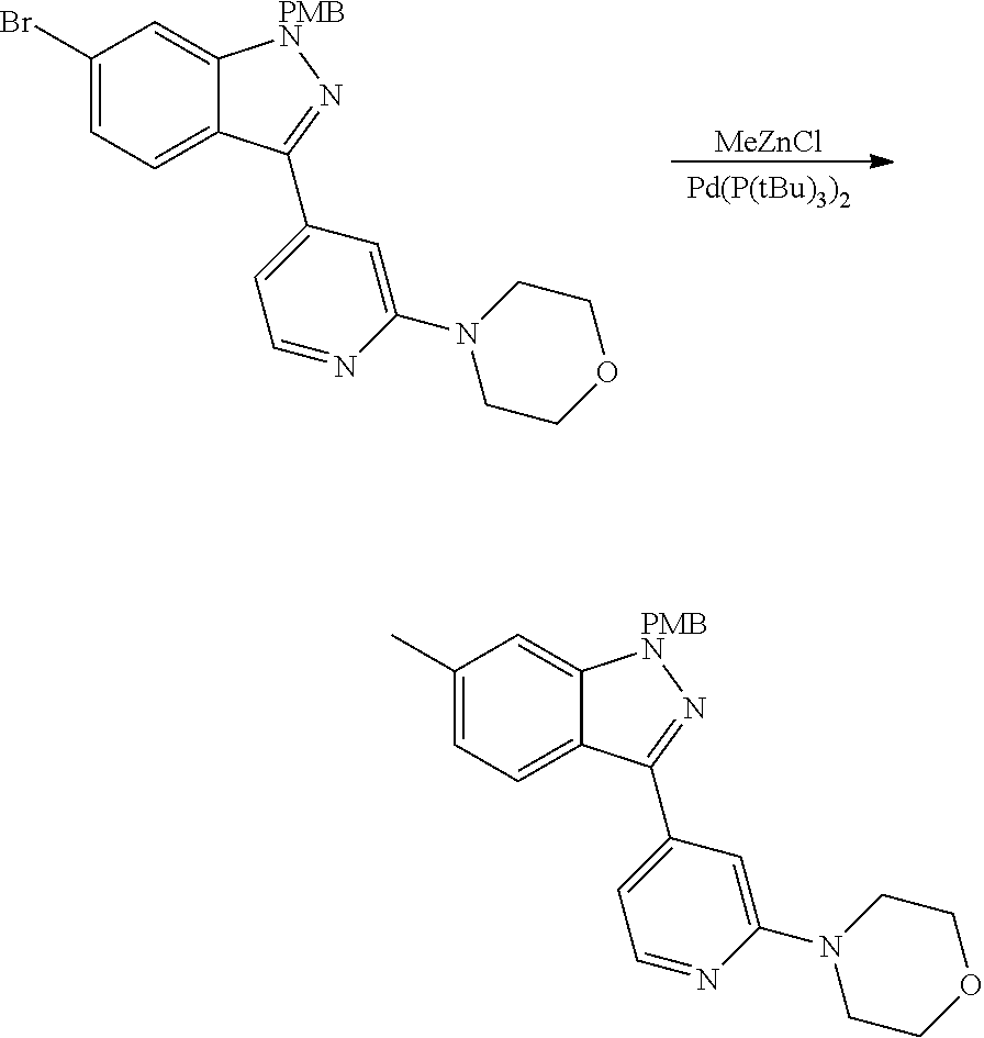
C1(Br)=CC=C2C(=C1)[PMBN]N=C2C1=CC=NC(N2CCOCC2)=C1.[Pd(P(tBu)3)2].[MeZnCl].C1(C)=CC=C2C(=C1)[PMBN]N=C2C1=CC=NC(N2CCOCC2)=C1
